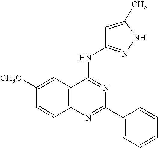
C12=C(N=C(C3=CC=CC=C3)N=C1NC1=NNC(C)=C1)C=CC([CH3O])=C2
